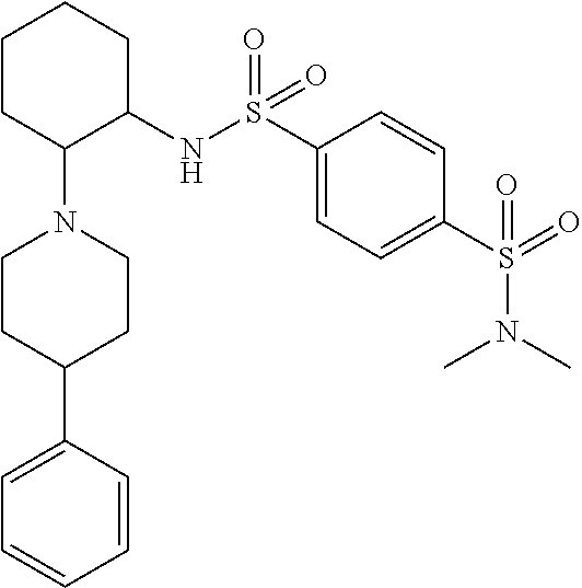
C1(C2CCN(C3CCCCC3NS(=O)(=O)C3=CC=C(S(=O)(=O)N(C)C)C=C3)CC2)=CC=CC=C1
